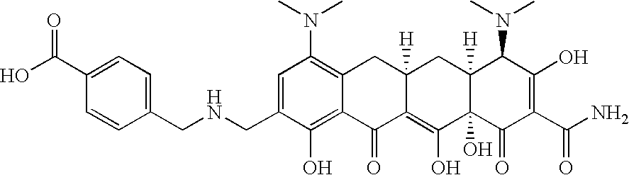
C(NCC1=CC(N(C)C)=C2C(=C1O)C(=O)C1=C(O)C3(O)C([H])(CC1([H])C2)C(N(C)C)C(O)=C(C(N)=O)C3=O)C1=CC=C(C(O)=O)C=C1
